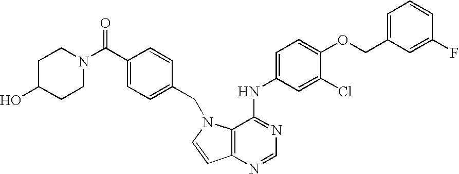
C12=C(N(CC3=CC=C(C(N4CCC(O)CC4)=O)C=C3)C=C1)C(NC1=CC=C(OCC3=CC=CC(F)=C3)C(Cl)=C1)=NC=N2
